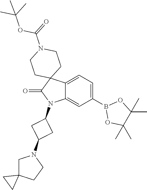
C12=CC=C(B3OC(C)(C)C(C)(C)O3)C=C1N(C1CC(N3CC4(CC3)CC4)C1)C(=O)C21CCN(C(OC(C)(C)C)=O)CC1
